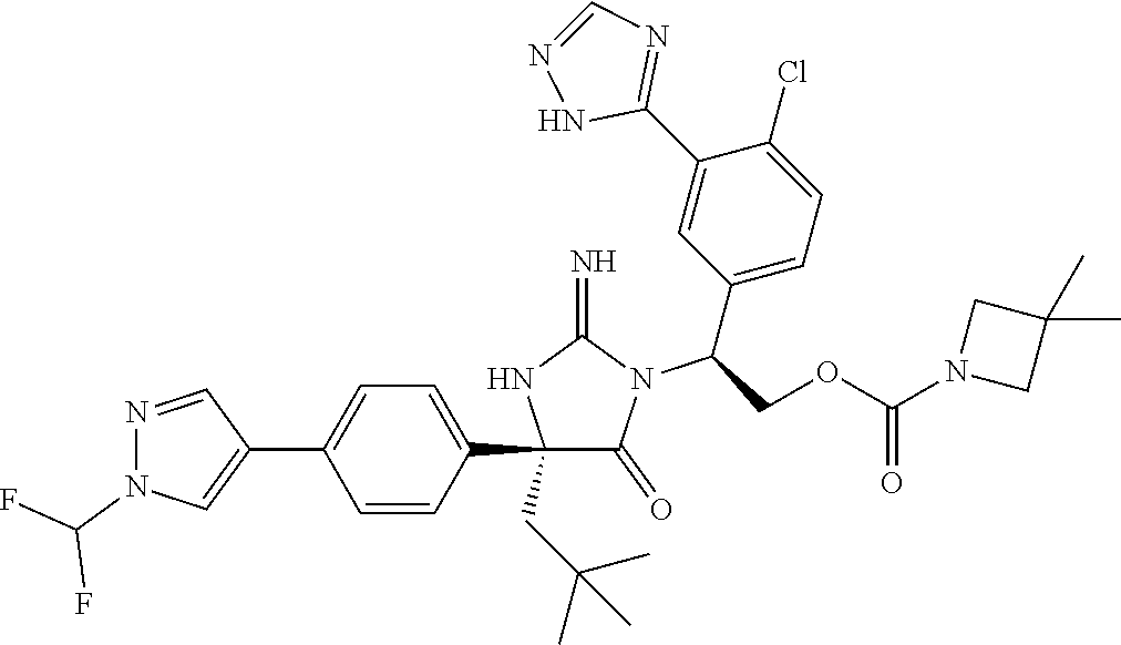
C1(C2=CC=C(C3=CN(C(F)F)N=C3)C=C2)(CC(C)(C)C)C(=O)N(C(C2=CC=C(Cl)C(C3=NC=NN3)=C2)COC(N2CC(C)(C)C2)=O)C(=N)N1
